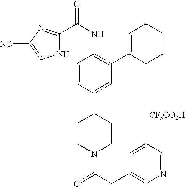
C1(C(NC2=C(C3=CCCCC3)C=C(C3CCN(C(CC4=CN=CC=C4)=O)CC3)C=C2)=O)=NC([NC])=CN1.[CF3CO2H]
